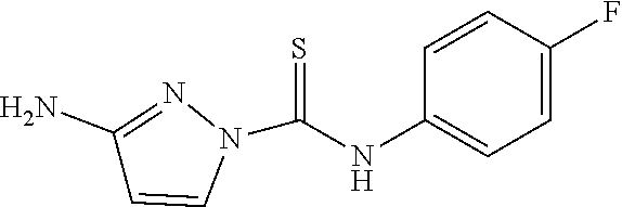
C1(NC(N2N=C(N)C=C2)=S)=CC=C(F)C=C1
